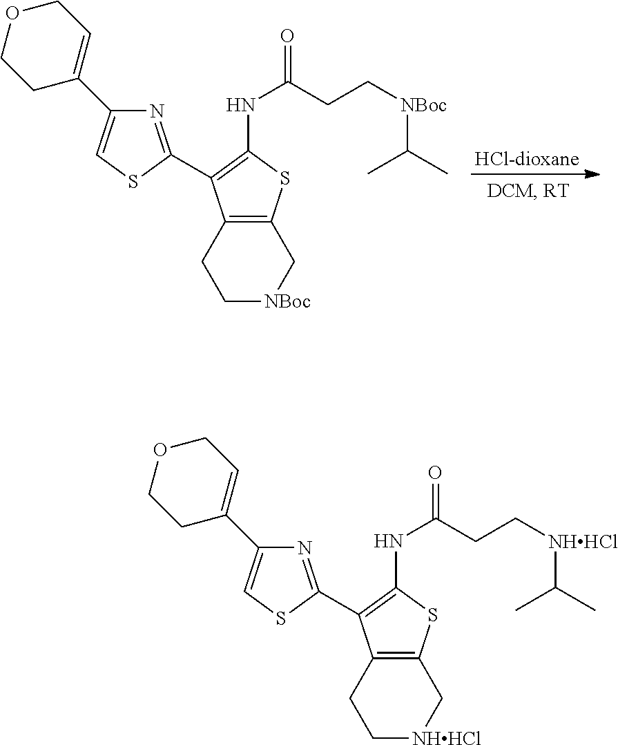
C1(C2=CCOCC2)=CSC(C2=C(NC(=O)CC[NBoc]C(C)C)SC3=C2CC[NBoc]C3)=N1.C1(C2=CCOCC2)=CSC(C2=C(NC(=O)CC[NHHCl]C(C)C)SC3=C2CC[NHHCl]C3)=N1
